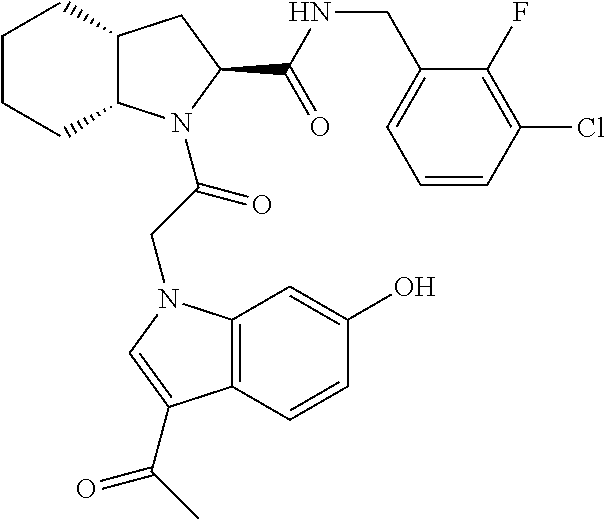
C12C(CC(C(NCC3=CC=CC(Cl)=C3F)=O)N1C(CN1C3=C(C(C(C)=O)=C1)C=CC(O)=C3)=O)CCCC2
